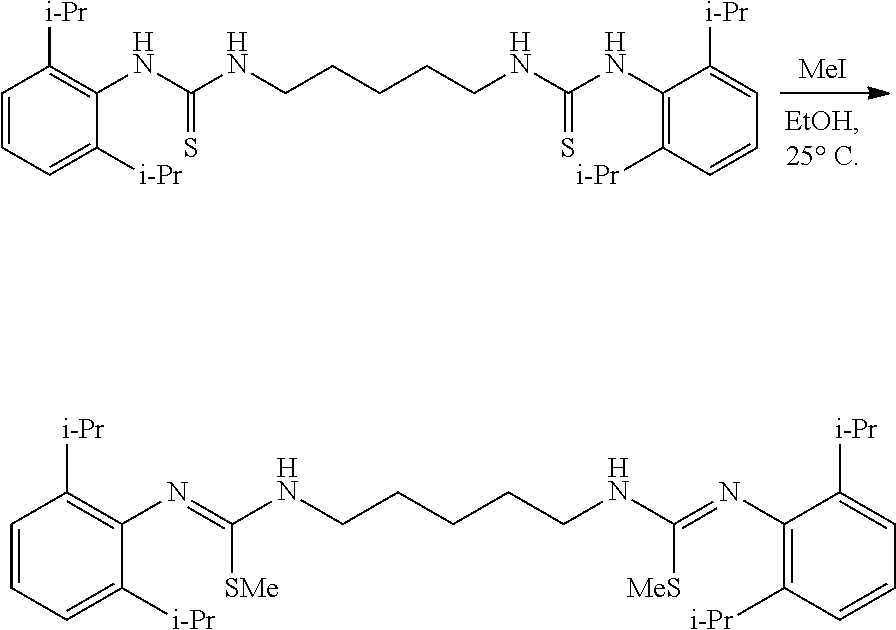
C1(NC(NCCCCCNC(NC2=C([i-Pr])C=CC=C2[i-Pr])=S)=S)=C([i-Pr])C=CC=C1[i-Pr].[MeI].C1(N=C(NCCCCCNC(=NC2=C([i-Pr])C=CC=C2[i-Pr])[MeS])[SMe])=C([i-Pr])C=CC=C1[i-Pr]
